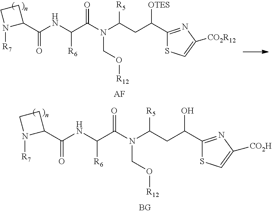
C(C(N(C(CC(O)C1=NC([CO2H])=CS1)[R5])CO[R12])=O)(NC(C1CCN1[R7])=O)[R6].C(C(N(C(CC([OTES])C1=NC([CO2R12])=CS1)[R5])CO[R12])=O)(NC(C1CCN1[R7])=O)[R6].[AF]
